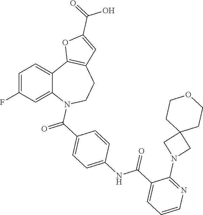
C1=C(F)C=C2C(=C1)C1=C(CCN2C(C2=CC=C(NC(C3=CC=CN=C3N3CC4(C3)CCOCC4)=O)C=C2)=O)C=C(C(=O)O)O1
